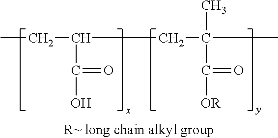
CCC(CC(C)(C)C([OR])=O)C(O)=O
